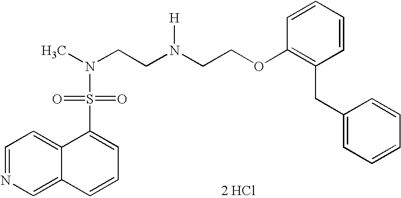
C1=NC=C2C(=C1)C(S(=O)(=O)N(C)CCN(CCOC1=C(CC3=CC=CC=C3)C=CC=C1)[H])=CC=C2.[2 HCl]
